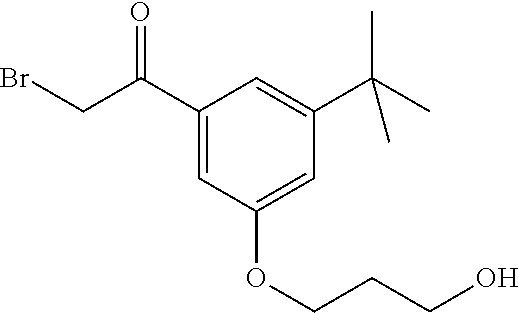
C1(C(CBr)=O)=CC(OCCCO)=CC(C(C)(C)C)=C1
